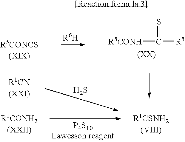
[R5CONH]C([R5])=S.S
